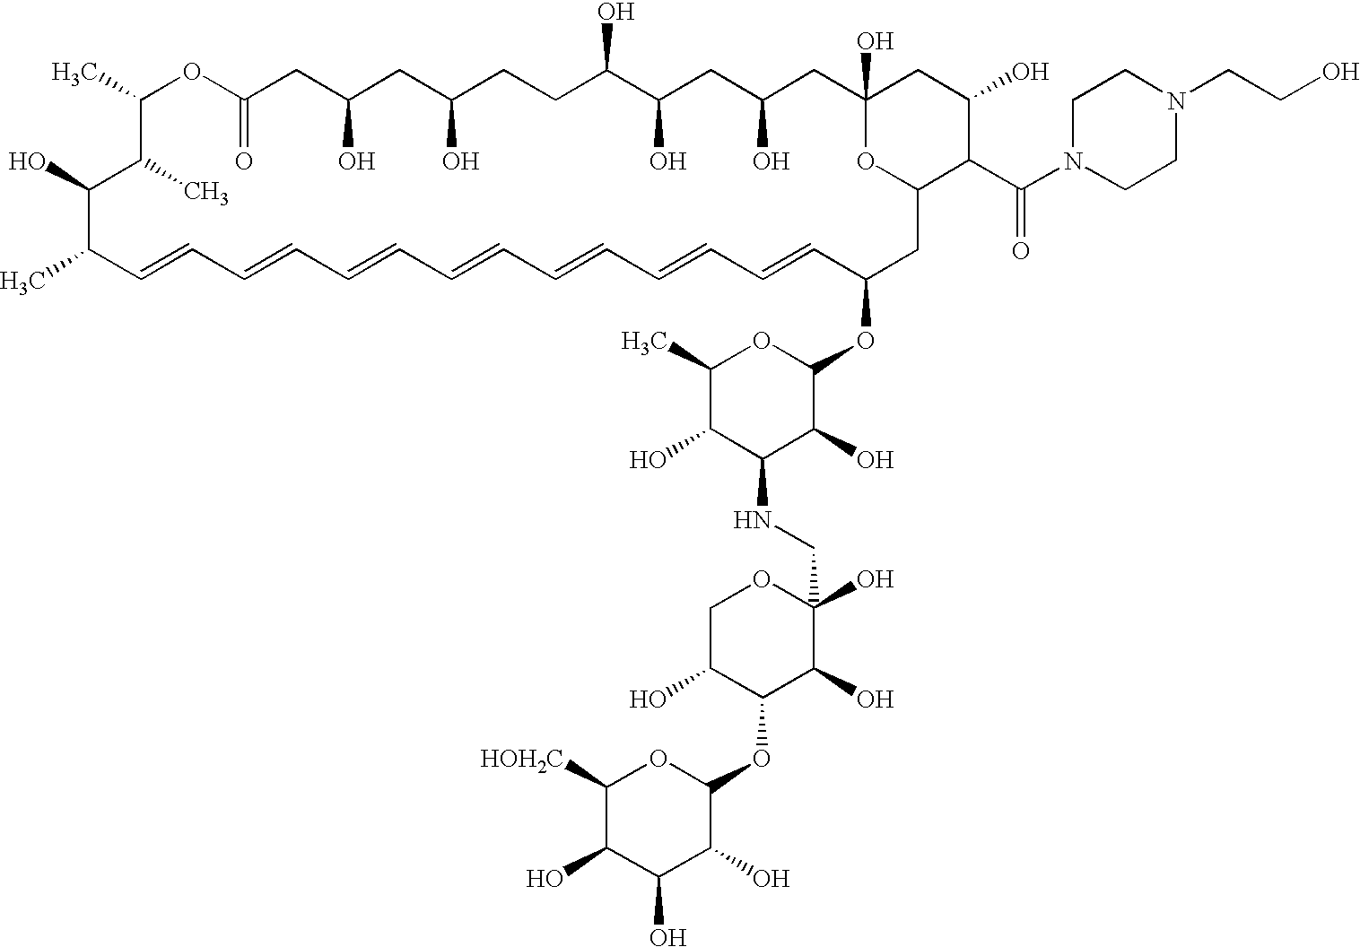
CC1C=CC=CC=CC=CC=CC=CC=CC(OC2OC(C)C(O)C(NCC3(O)OCC(O)C(OC4OC([HOH2C])C(O)C(O)C4O)C3O)C2O)CC2OC(O)(CC(O)CC(O)C(O)CCC(O)CC(O)CC(=O)OC(C)C(C)C1O)CC(O)C2C(N1CCN(CCO)CC1)=O
